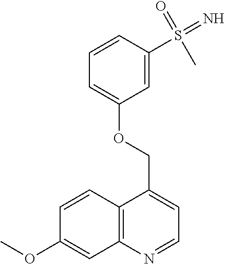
C12=C(N=CC=C1COC1=CC=CC(S(=N)(=O)C)=C1)C=C(OC)C=C2
